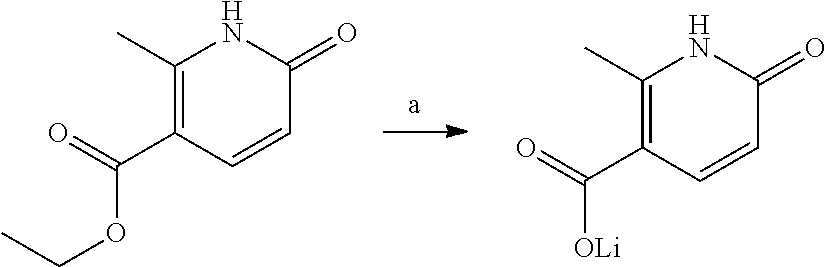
O(CC)C(C1=C(C)NC(=O)C=C1)=O.C1(C([OLi])=O)=C(C)NC(=O)C=C1
